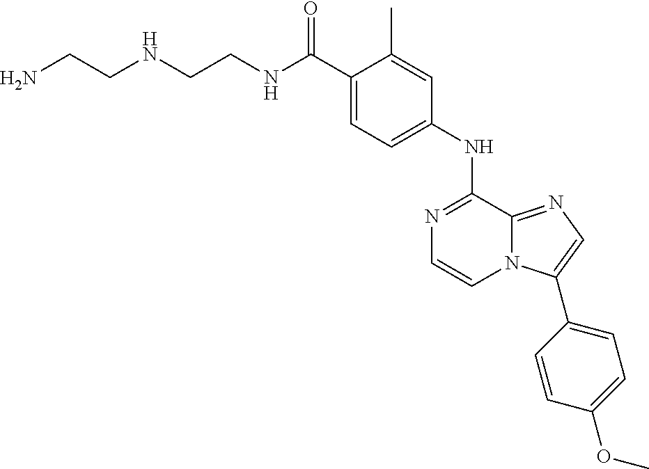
C(C1=CC=C(NC2=NC=CN3C2=NC=C3C2=CC=C(OC)C=C2)C=C1C)(=O)NCCNCCN
